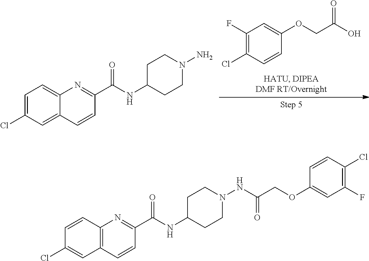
C1(F)=C(Cl)C=CC(OCC(O)=O)=C1.C1C(NC(=O)C2=NC3=CC=C(Cl)C=C3C=C2)CCN(N)C1.C1C(NC(=O)C2=NC3=C(C=C2)C=C(Cl)C=C3)CCN(NC(COC2=CC(F)=C(Cl)C=C2)=O)C1
